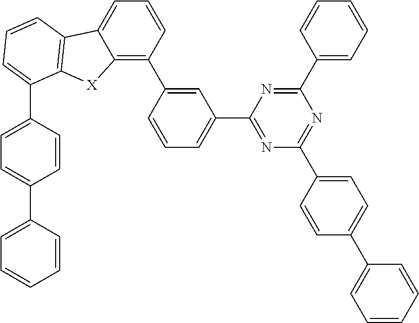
C1=CC(C2=C3C(=CC=C2)C2=C([X]3)C(C3=CC=C(C4=CC=CC=C4)C=C3)=CC=C2)=CC(C2=NC(C3=CC=C(C4=CC=CC=C4)C=C3)=NC(C3=CC=CC=C3)=N2)=C1
